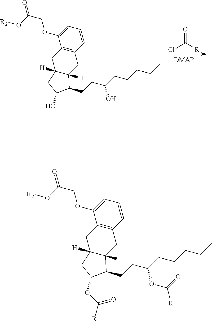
ClC(=O)[R].O(C1=CC=CC2=C1CC1([H])C([H])(C2)C(CCC(CCCCC)O)C(O)C1)CC(=O)O[R2].O(C1=CC=CC2=C1CC1([H])C([H])(C2)C(CCC(CCCCC)OC(=O)[R])C(OC([R])=O)C1)CC(=O)O[R2]
